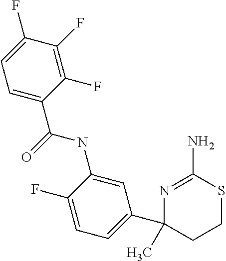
C1=C(F)C(NC(=O)C2=CC=C(F)C(F)=C2F)=CC(C2(C)N=C(N)SCC2)=C1
